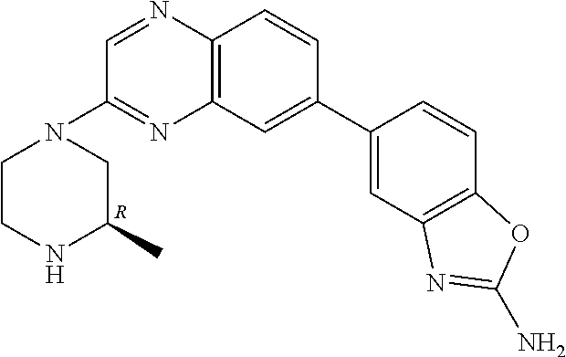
C12=C(C=C(C3=CC4=C(C=C3)OC(N)=N4)C=C1)N=C(N1CCNC(C)C1)C=N2.[R]
